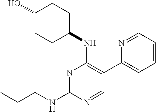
N1=C(NCCC)N=CC(C2=CC=CC=N2)=C1NC1CCC(O)CC1
